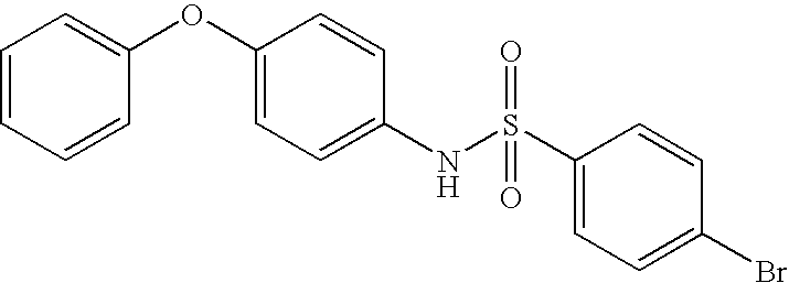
C1=CC=CC(OC2=CC=C(NS(=O)(=O)C3=CC=C(Br)C=C3)C=C2)=C1
